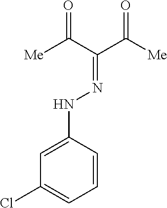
C1=CC(NN=C(C([Me])=O)C([Me])=O)=CC(Cl)=C1
